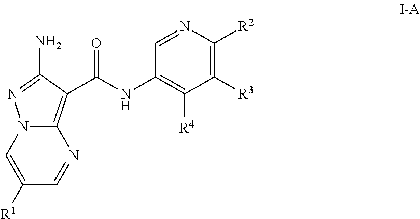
C1=NC([R2])=C([R3])C([R4])=C1NC(=O)C1=C2N(C=C([R1])C=N2)N=C1N
